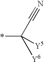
*C([Y5])(C#N)[Y6]
